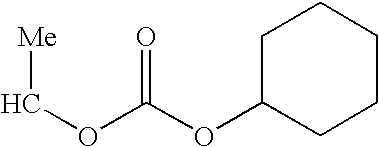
O(C(OC1CCCCC1)=O)C[Me]
